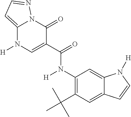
C1(N([H])C(C2=CN([H])C3=CC=NN3C2=O)=O)=C(C(C)(C)C)C=C2C(=C1)N([H])C=C2
